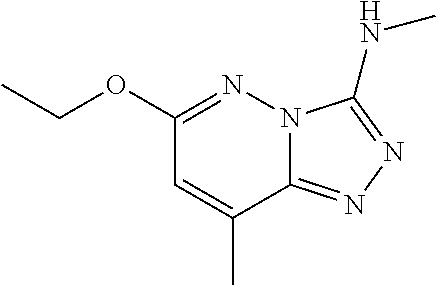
C12=NN=C(NC)N1N=C(OCC)C=C2C
